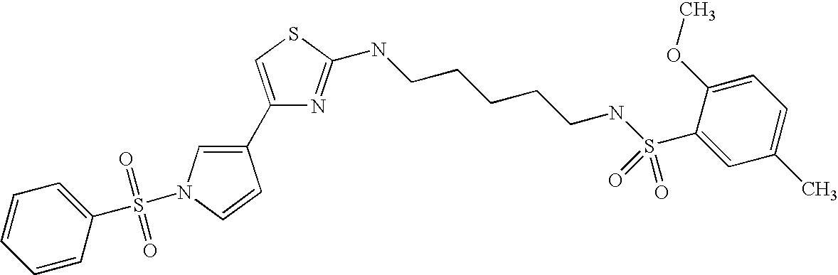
N(CCCCCNS(C1=CC(C)=CC=C1OC)(=O)=O)C1=NC(C2=CN(S(C3=CC=CC=C3)(=O)=O)C=C2)=CS1
